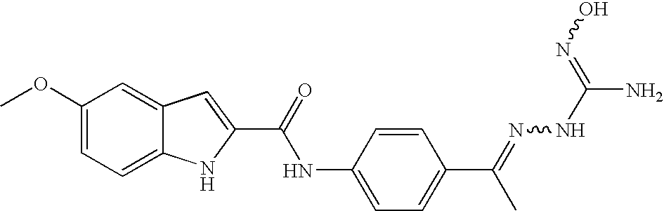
C1(OC)=CC=C2C(=C1)C=C(C(=O)NC1=CC=C(C(=NNC(N)=NO)C)C=C1)N2
